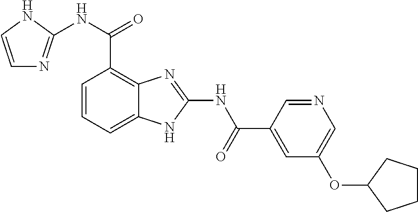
C12=C(C(NC3=NC=CN3)=O)C=CC=C1NC(NC(=O)C1=CC(OC3CCCC3)=CN=C1)=N2
